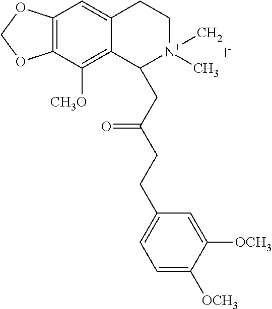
C12=C(C([CH3O])=C3C(=C1)CC[N+](C)(C)C3CC(CCC1=CC=C([OCH3])C([OCH3])=C1)=O)OCO2.[I-]
